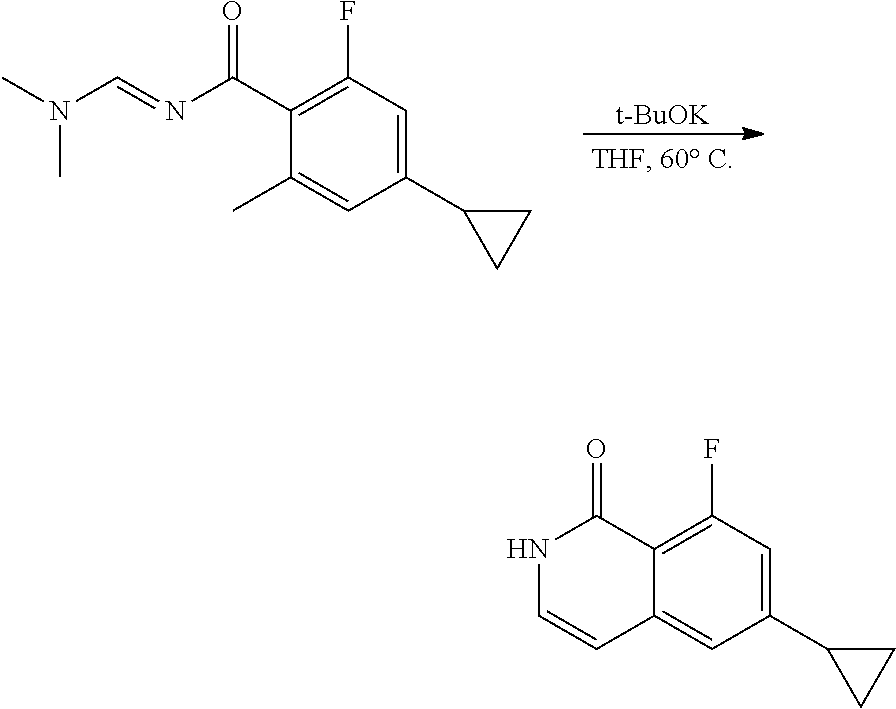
[t-BuOK].C1(C2CC2)=CC(F)=C(C(N=CN(C)C)=O)C(C)=C1.C1(C2CC2)=CC(F)=C2C(=C1)C=CNC2=O
